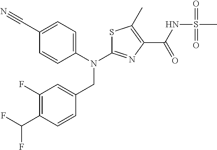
C1=C(CN(C2=NC(C(NS(C)(=O)=O)=O)=C(C)S2)C2=CC=C(C#N)C=C2)C=CC(C(F)F)=C1F
